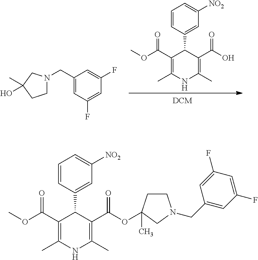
C1=CC(C2C(C(OC)=O)=C(C)NC(C)=C2C(O)=O)=CC([NO2])=C1.C1(CN2CCC(O)(C)C2)=CC(F)=CC(F)=C1.C1=CC(C2C(C(OC)=O)=C(C)NC(C)=C2C(OC2(C)CN(CC3=CC(F)=CC(F)=C3)CC2)=O)=CC([NO2])=C1
